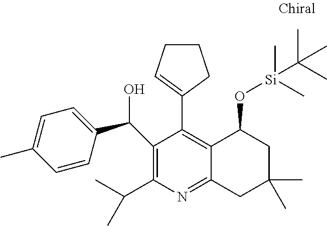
N1=C2C(=C(C3=CCCC3)C(C(C3=CC=C(C)C=C3)O)=C1C(C)C)C(O[Si](C(C)(C)C)(C)C)CC(C)(C)C2
